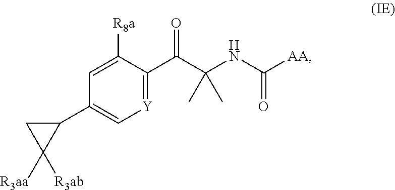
C1([R8a])=CC(C2CC2([R3aa])[R3ab])=C[Y]=C1C(=O)C(C)(NC(=O)[AA])C
